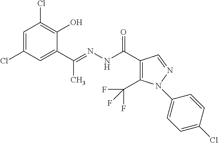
C1=C(Cl)C=C(C(=NNC(C2=C(C(F)(F)F)N(C3=CC=C(Cl)C=C3)N=C2)=O)C)C(O)=C1Cl
